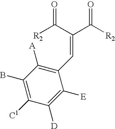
C1([D])=C([E])C(C=C(C([R2])=O)C(=O)[R2])=C([A])C(B)=C1[C1]
